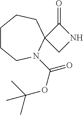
C1CCN(C(OC(C)(C)C)=O)C2(CC1)CNC2=O
